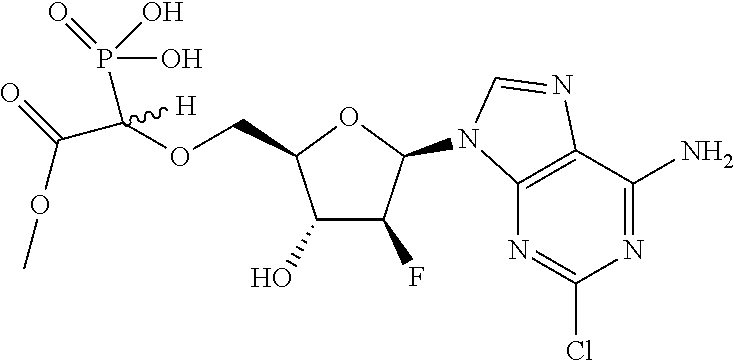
COC(C(OCC1C(O)C(F)C(N2C3=C(C(N)=NC(Cl)=N3)N=C2)O1)(P(O)(=O)O)[H])=O
